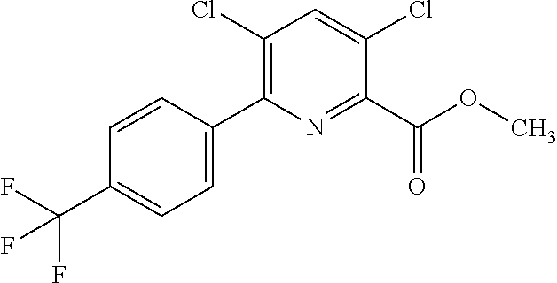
C(C1=CC=C(C2=C(Cl)C=C(Cl)C(C(OC)=O)=N2)C=C1)(F)(F)F
